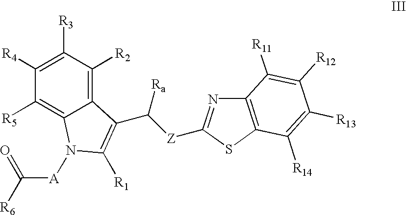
C1([R5])=C2C(=C([R2])C([R3])=C1[R4])C(C([Z]C1=NC3=C(S1)C([R14])=C([R13])C([R12])=C3[R11])[Ra])=C([R1])N2[A]C([R6])=O
